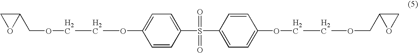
C1(COCCOC2=CC=C(S(=O)(=O)C3=CC=C(OCCOCC4CO4)C=C3)C=C2)CO1
